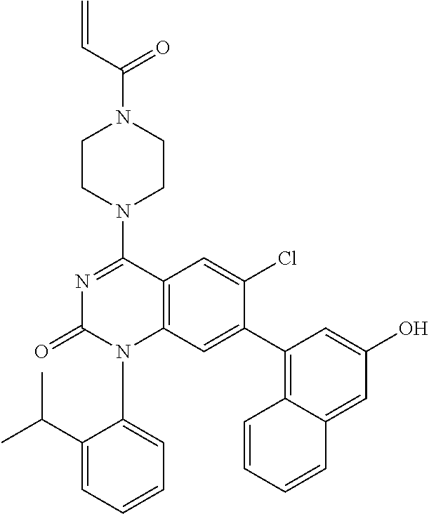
C12=C(C=C(C3=C4C(=CC(O)=C3)C=CC=C4)C(Cl)=C1)N(C1=CC=CC=C1C(C)C)C(=O)N=C2N1CCN(C(C=C)=O)CC1
